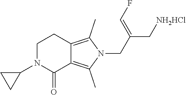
C1(=O)C2=C(C)N(CC(=CF)C[NH2HCl])C(C)=C2CCN1C1CC1
